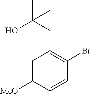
C1=C([MeO])C=CC(Br)=C1CC(C)(O)C
